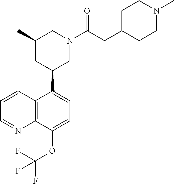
C1(C)CC(C2=CC=C(OC(F)(F)F)C3=C2C=CC=N3)CN(C(CC2CCN(C)CC2)=O)C1
